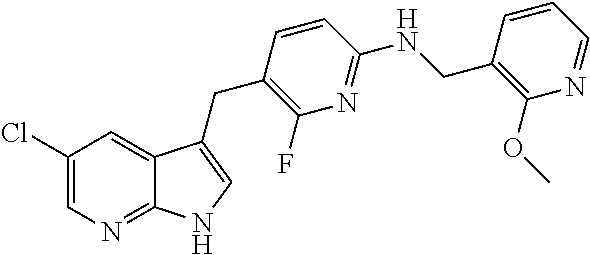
C1(Cl)=CN=C2C(=C1)C(CC1=C(F)N=C(NCC3=C(OC)N=CC=C3)C=C1)=CN2
